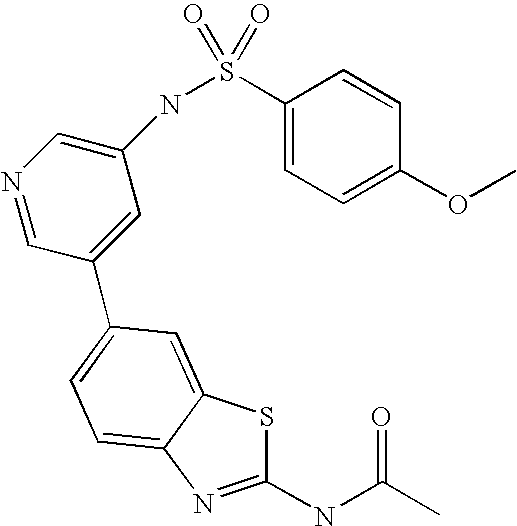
C1(NC(C)=O)=NC2=CC=C(C3=CC(NS(C4=CC=C(OC)C=C4)(=O)=O)=CN=C3)C=C2S1
